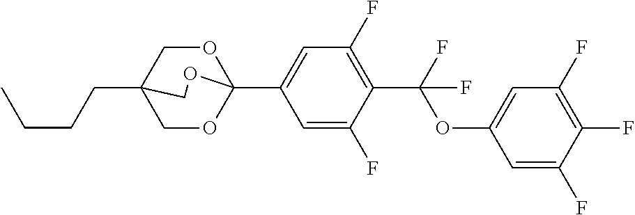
C(CCC)C12COC(C3=CC(F)=C(C(OC4=CC(F)=C(F)C(F)=C4)(F)F)C(F)=C3)(OC1)OC2
